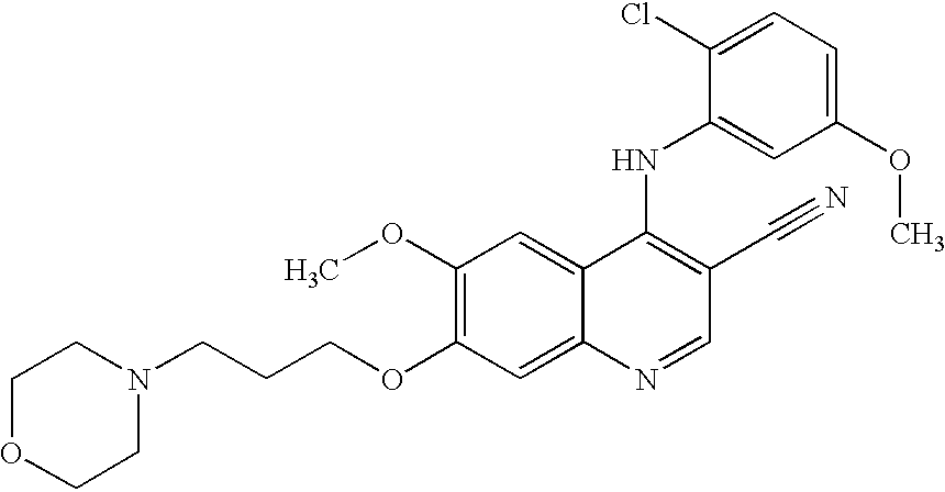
C1(OC)=C(OCCCN2CCOCC2)C=C2C(=C1)C(NC1=CC(OC)=CC=C1Cl)=C(C#N)C=N2
